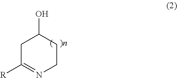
C1C([R])=NCCC1O
